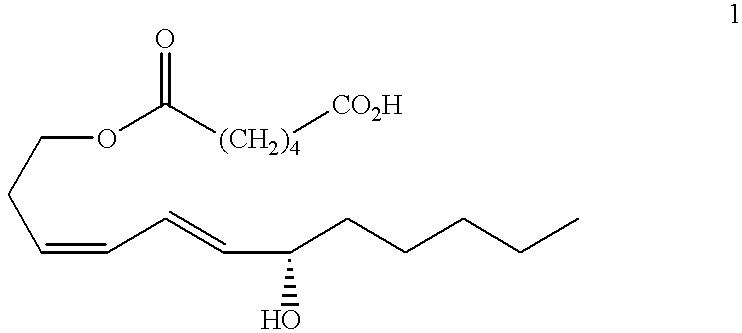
C(C=CC=CC(CCCCC)O)COC([(CH2)4][CO2H])=O
